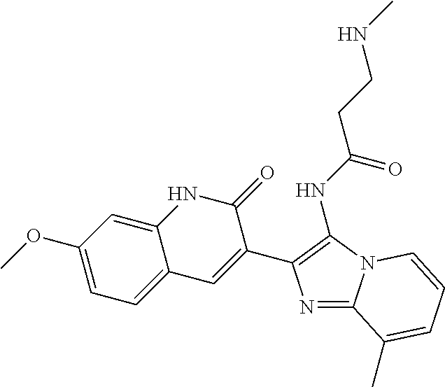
N1=C2N(C(NC(CCNC)=O)=C1C1=CC3=CC=C(OC)C=C3NC1=O)C=CC=C2C
